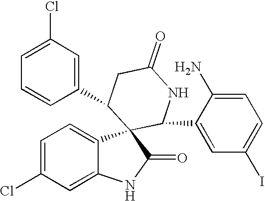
C1(C2C3(C4=CC=C(Cl)C=C4NC3=O)C(C3=CC(I)=CC=C3N)NC(=O)C2)=CC(Cl)=CC=C1
